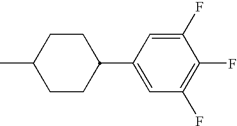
C1CC(C2=CC(F)=C(F)C(F)=C2)CCC1C
